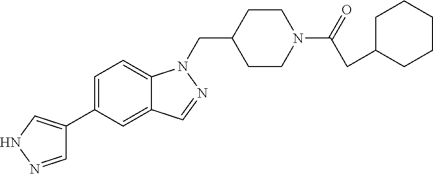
N1N=CC(C2=CC=C3C(=C2)C=NN3CC2CCN(C(=O)CC3CCCCC3)CC2)=C1
